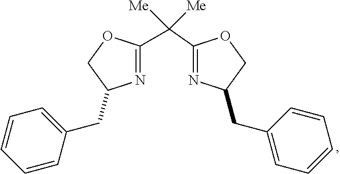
N1=C(C(C2=NC(CC3=CC=CC=C3)CO2)([Me])[Me])OCC1CC1=CC=CC=C1
